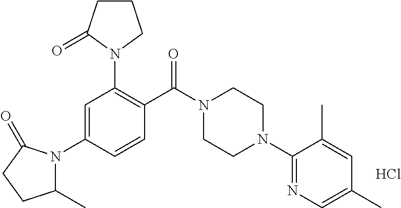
C1=C(N2C(C)CCC2=O)C=CC(C(N2CCN(C3=NC=C(C)C=C3C)CC2)=O)=C1N1CCCC1=O.Cl
